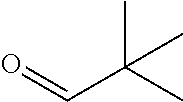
O=CC(C)(C)C
